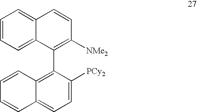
C1=CC=C2C(=C1)C=CC([NMe2])=C2C1=C2C(=CC=C1[PCy2])C=CC=C2
